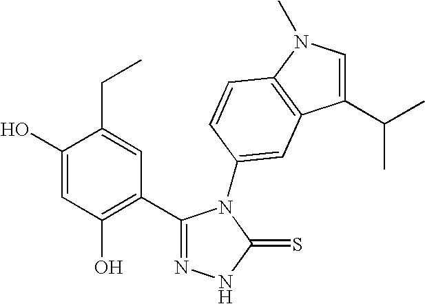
C1(O)=CC(O)=C(C2=NNC(=S)N2C2=CC3=C(N(C)C=C3C(C)C)C=C2)C=C1CC
